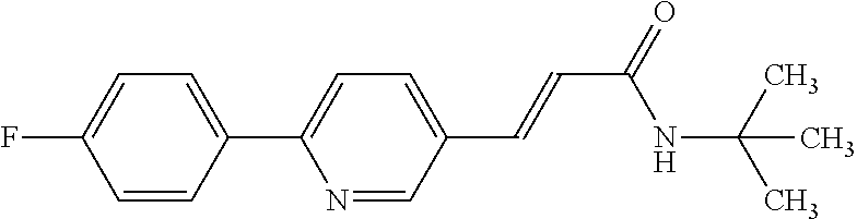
C1(C2=CC=C(C=CC(=O)NC(C)(C)C)C=N2)=CC=C(F)C=C1
